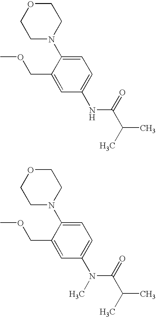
N1(C2=CC=C(NC(C(C)C)=O)C=C2COC)CCOCC1.N1(C2=CC=C(N(C(C(C)C)=O)C)C=C2COC)CCOCC1
